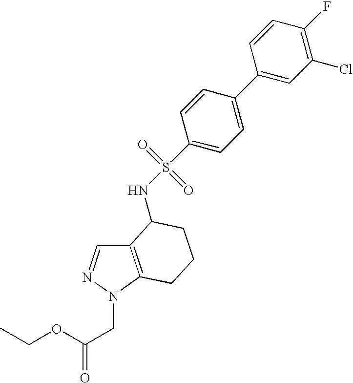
C1(C2=CC=C(S(=O)(=O)NC3C4=C(N(CC(OCC)=O)N=C4)CCC3)C=C2)=CC(Cl)=C(F)C=C1
